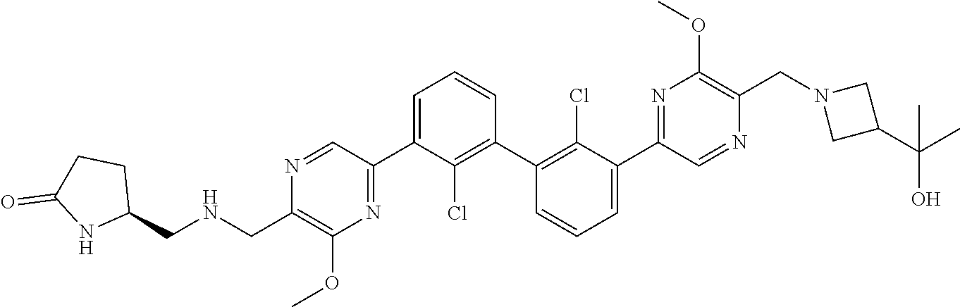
N1=CC(C2=CC=CC(C3=C(Cl)C(C4=NC(OC)=C(CN5CC(C(O)(C)C)C5)N=C4)=CC=C3)=C2Cl)=NC(OC)=C1C[HN]CC1CCC(=O)N1
